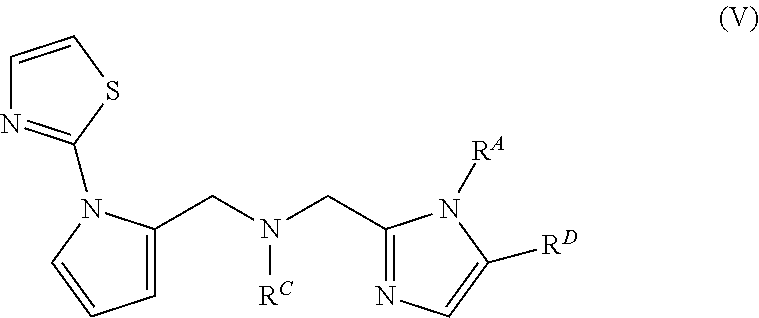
C(N(CC1=NC=C([RD])N1[RA])[RC])C1=CC=CN1C1=NC=CS1
